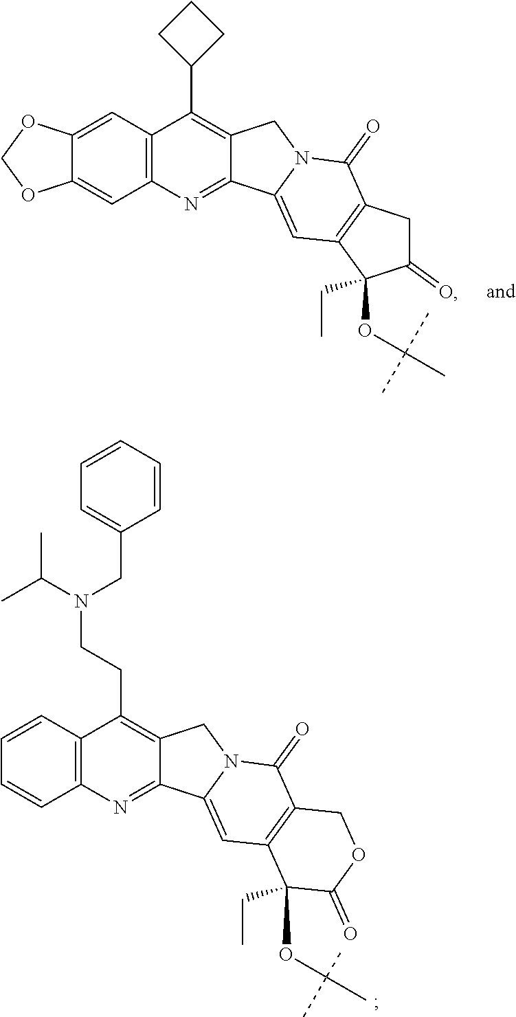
C12=C(C=CC=C1)C(CCN(C(C)C)CC1=CC=CC=C1)=C1C(=N2)C2=CC3=C(C(=O)N2C1)COC(=O)C3(CC)OC(C)(C)C.C12=C(C=C3C(=C1)OCO3)C(C1CCC1)=C1C(=N2)C2=CC3=C(C(=O)N2C1)CC(=O)C3(CC)OC(C)(C)C
